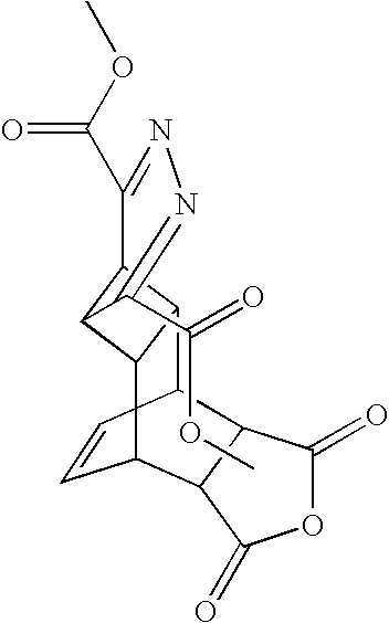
C1=CC2C3C(C1C1C2C(=O)OC1=O)C1C3C(C(OC)=O)=NN=C1C(=O)OC
